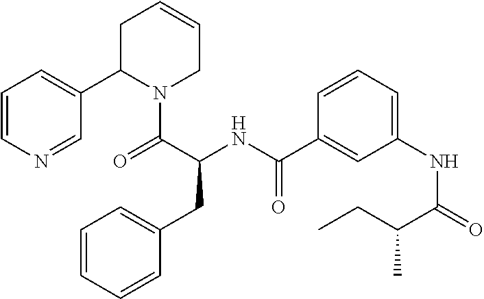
C(CC)(C(NC1=CC=CC(C(=O)NC(CC2=CC=CC=C2)C(=O)N2C(C3=CC=CN=C3)CC=CC2)=C1)=O)C
